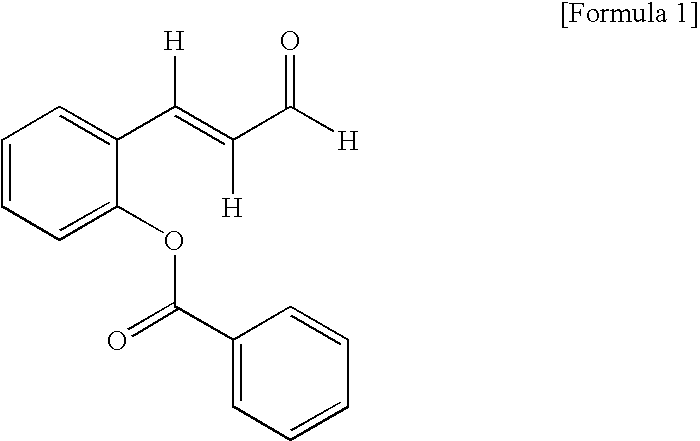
C1=CC=C(OC(C2=CC=CC=C2)=O)C(C(=C(C([H])=O)[H])[H])=C1
